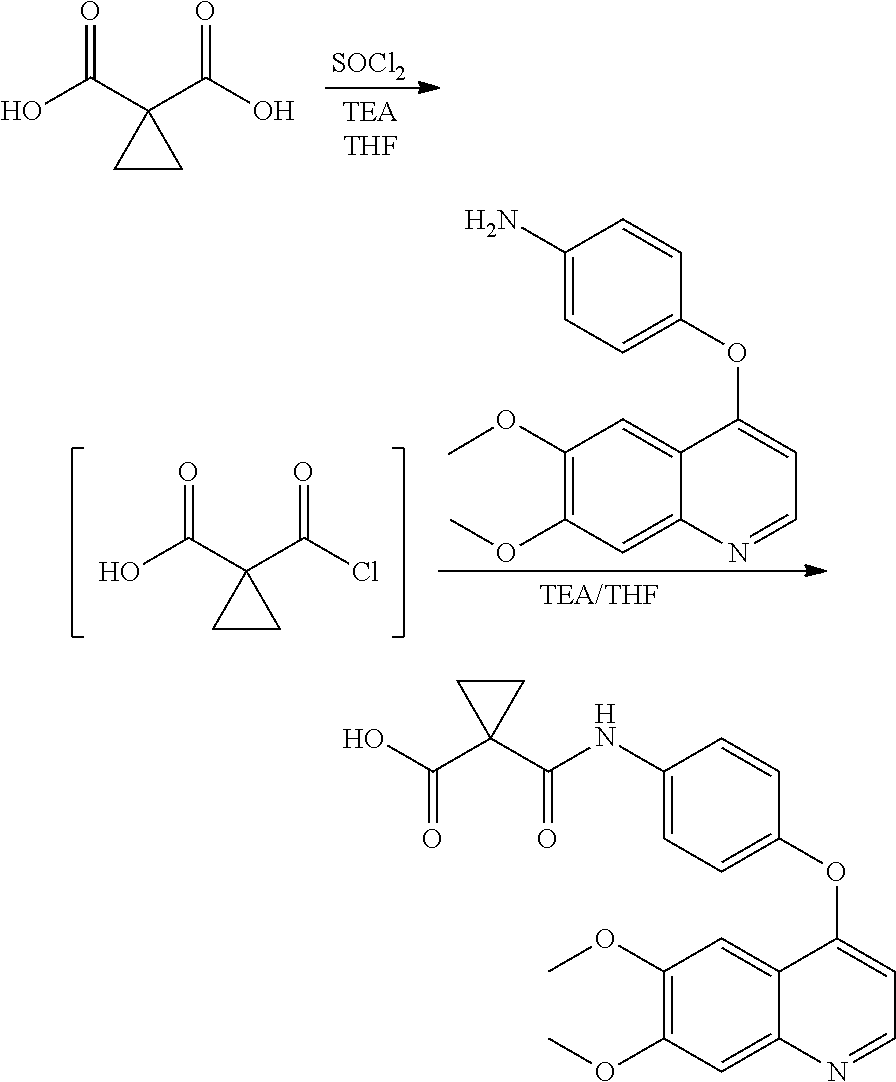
C1(OC)=C(OC)C=C2C(=C1)C(OC1=CC=C(NC(C3(C(O)=O)CC3)=O)C=C1)=CC=N2.C(C1(C(O)=O)CC1)(O)=O.[SOCl2].C(C1(C(Cl)=O)CC1)(O)=O.C1(OC)=C(OC)C=C2C(=C1)C(OC1=CC=C(N)C=C1)=CC=N2
